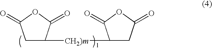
C1C([CH2)m]C2CC(=O)OC2=O)C(=O)OC1=O
